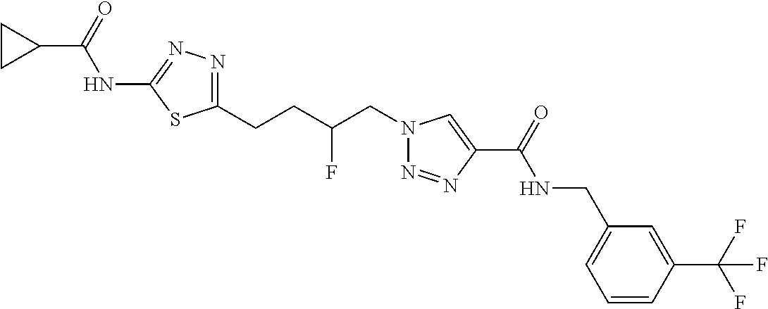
C1(NC(C2CC2)=O)=NN=C(CCC(CN2N=NC(C(=O)NCC3=CC=CC(C(F)(F)F)=C3)=C2)F)S1
